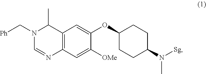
CC1N(C[Ph])C=NC2=C1C=C(OC1CCC(N(C)[Sg])CC1)C([OMe])=C2
